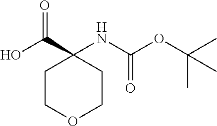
OC(C1(NC(OC(C)(C)C)=O)CCOCC1)=O
